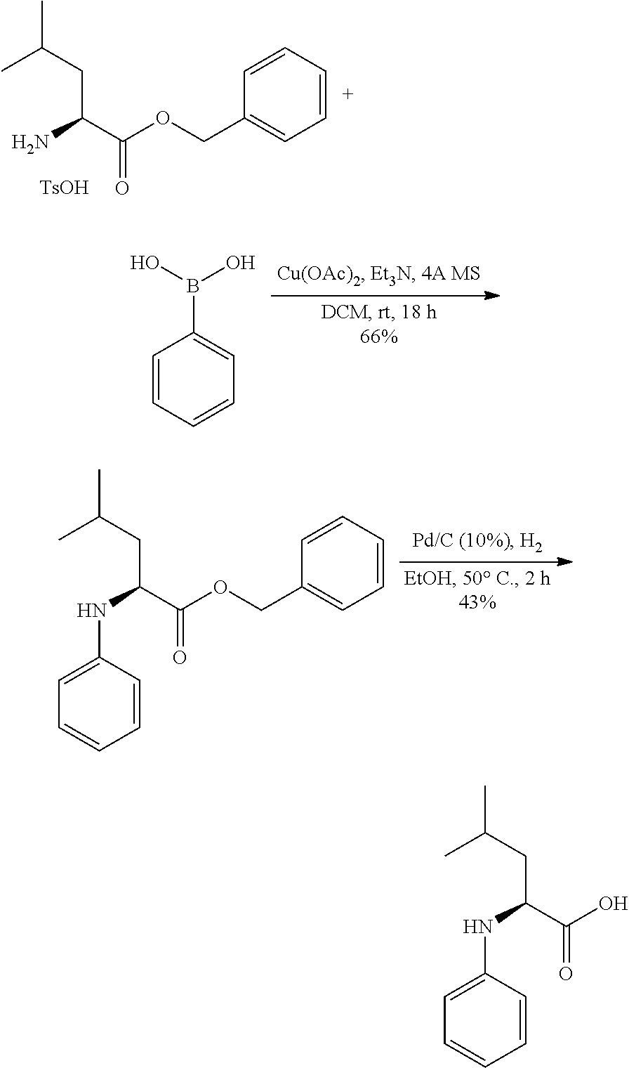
CC(CC(C(OCC1=CC=CC=C1)=O)N)C.[TsOH].OB(O)C1=CC=CC=C1.CC(CC(C(OCC1=CC=CC=C1)=O)NC1=CC=CC=C1)C.CC(CC(C(O)=O)NC1=CC=CC=C1)C
